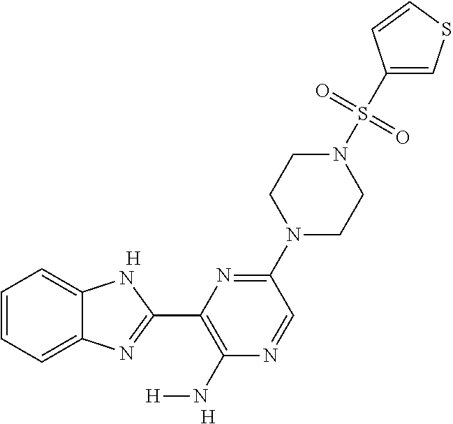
C1=CC=C2C(=C1)NC(C1=C(N[H])N=CC(N3CCN(S(C4=CSC=C4)(=O)=O)CC3)=N1)=N2.[H].[H]
